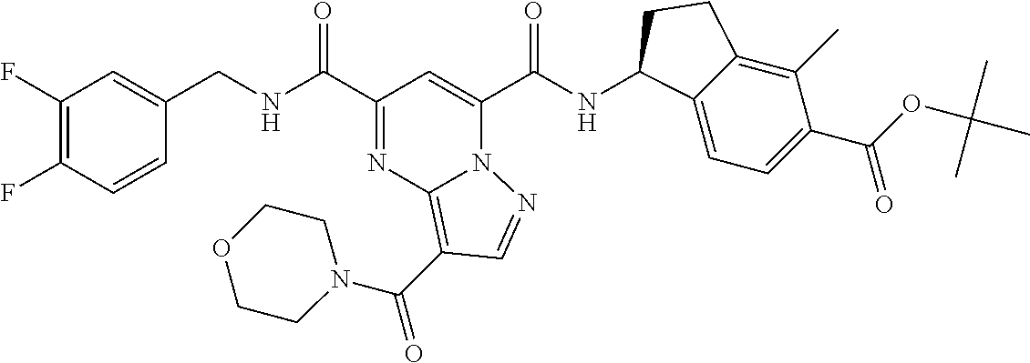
C1(F)=C(F)C=CC(CNC(C2=NC3=C(C(=O)N4CCOCC4)C=NN3C(C(NC3C4=CC=C(C(=O)OC(C)(C)C)C(C)=C4CC3)=O)=C2)=O)=C1
